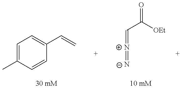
C1=C(C)C=CC(C=C)=C1.[N+](=CC(=O)[OEt])=[N-]
